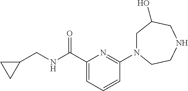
C1N(C2=NC(C(NCC3CC3)=O)=CC=C2)CCNCC1O
